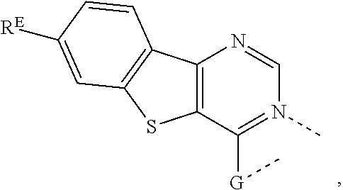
C12=C(C([G]C)=N(C)C=N1)SC1=C2C=CC([RE])=C1
